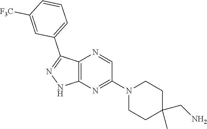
C12=C(N=C(N3CCC(C)(CN)CC3)C=N1)NN=C2C1=CC=CC([F3C])=C1
